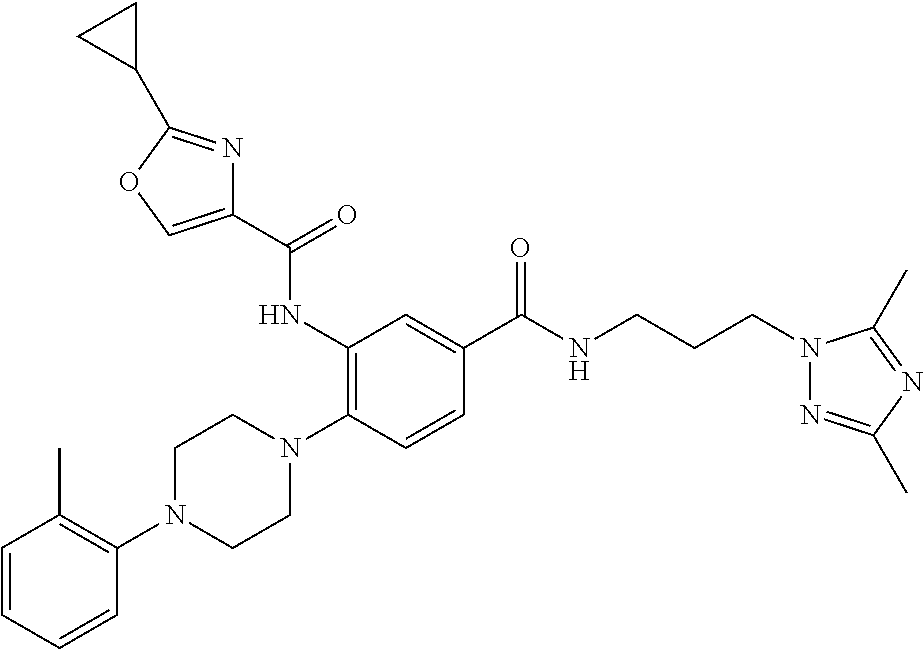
C1=CC=CC(N2CCN(C3=C(NC(C4=COC(C5CC5)=N4)=O)C=C(C(NCCCN4N=C(C)N=C4C)=O)C=C3)CC2)=C1C
